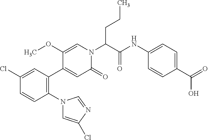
C1(N2C=C(Cl)N=C2)=C(C2=CC(=O)N(C(C(NC3=CC=C(C(=O)O)C=C3)=O)CCC)C=C2OC)C=C(Cl)C=C1
